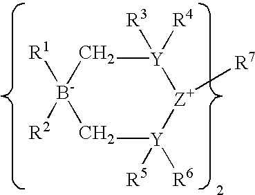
[B-]1([R1])([R2])C[Y]([R3])([R4])[Z+]([R7])[Y]([R6])([R5])C1
